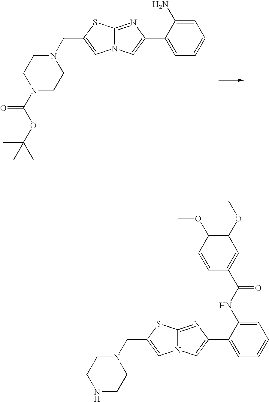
N12C(=NC(C3=CC=CC=C3N)=C1)SC(CN1CCN(C(OC(C)(C)C)=O)CC1)=C2.N12C(=NC(C3=CC=CC=C3NC(C3=CC(OC)=C(OC)C=C3)=O)=C1)SC(CN1CCNCC1)=C2
